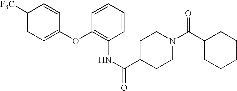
C1([F3C])=CC=C(OC2=C(NC(C3CCN(C(C4CCCCC4)=O)CC3)=O)C=CC=C2)C=C1
